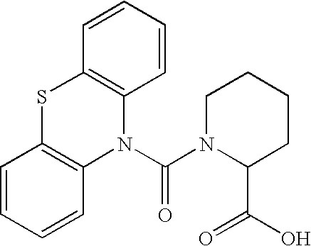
C1=CC=CC2=C1SC1=C(N2C(N2C(C(O)=O)CCCC2)=O)C=CC=C1
